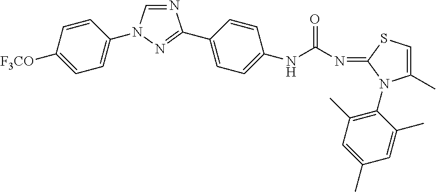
N1=CN(C2=CC=C([F3CO])C=C2)N=C1C1=CC=C(NC(N=C2N(C3=C(C)C=C(C)C=C3C)C(C)=CS2)=O)C=C1
